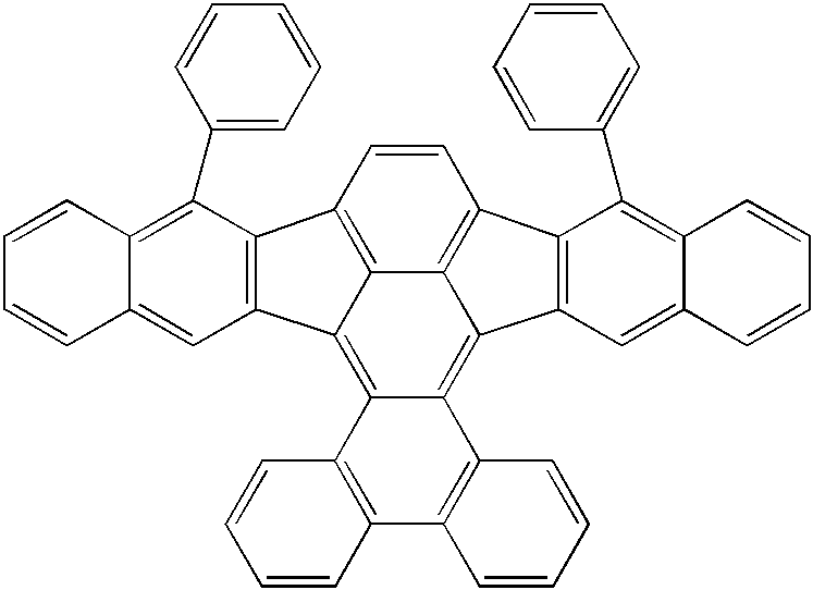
C1=CC2=C3C(=C4C(=C5C3=C1C1=C5C=C3C(=C1C1=CC=CC=C1)C=CC=C3)C1=C(C3=C4C=CC=C3)C=CC=C1)C1=C2C(C2=CC=CC=C2)=C2C(=C1)C=CC=C2
